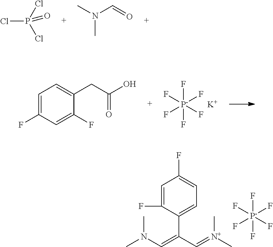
ClP(=O)(Cl)Cl.CN(C=O)C.F[P-](F)(F)(F)(F)F.[K].C1=C(F)C=C(F)C(CC(O)=O)=C1.F[P-](F)(F)(F)(F)F.C1=C(F)C(C(=CN(C)C)C=[N+](C)C)=CC=C1F
